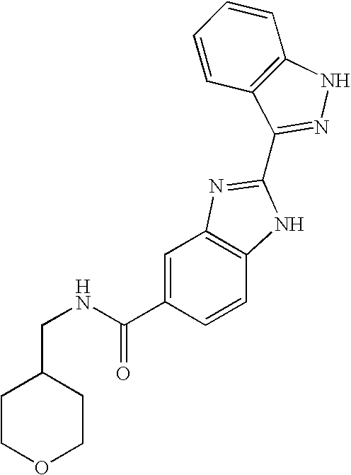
C(NC(C1=CC2=C(C=C1)NC(C1=NNC3=C1C=CC=C3)=N2)=O)C1CCOCC1
